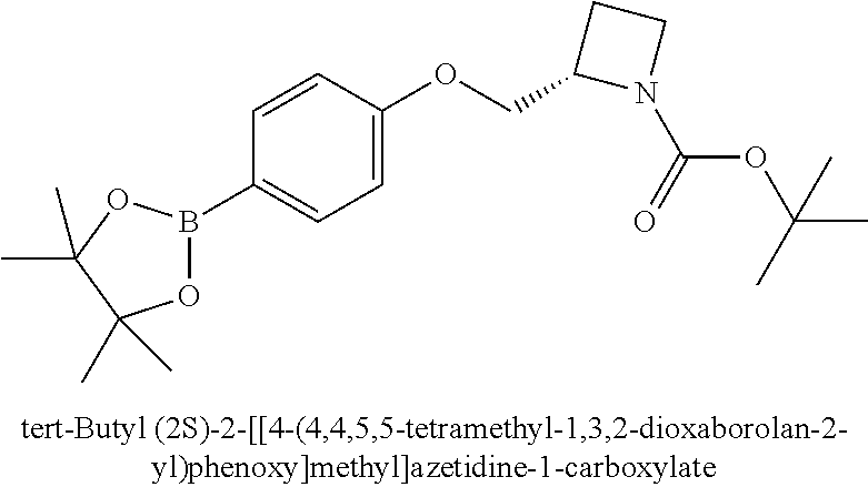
C1=CC(OCC2N(C(=O)OC(C)(C)C)CC2)=CC=C1B1OC(C)(C)C(C)(C)O1
